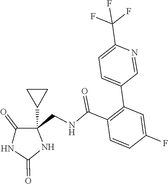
C1(=O)NC(=O)NC1(C1CC1)CNC(C1=C(C2=CC=C(C(F)(F)F)N=C2)C=C(F)C=C1)=O
